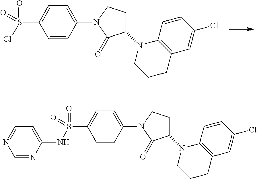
C1=C(S(Cl)(=O)=O)C=CC(N2C(=O)C(N3CCCC4=C3C=CC(Cl)=C4)CC2)=C1.C1=C(S(NC2=CC=NC=N2)(=O)=O)C=CC(N2C(=O)C(N3CCCC4=C3C=CC(Cl)=C4)CC2)=C1
